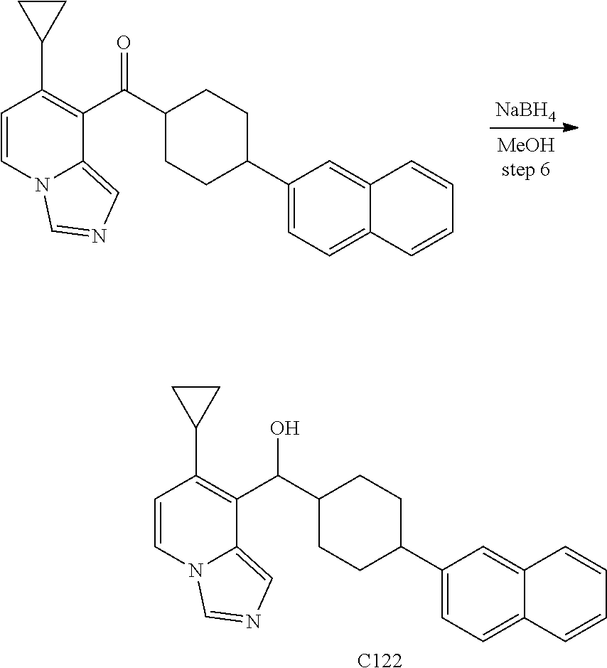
[NaBH4].C1=CN2C(=CN=C2)C(C(=O)C2CCC(C3=CC=C4C(=C3)C=CC=C4)CC2)=C1C1CC1.C1=CN2C(=CN=C2)C(C(O)C2CCC(C3=CC=C4C(=C3)C=CC=C4)CC2)=C1C1CC1.[C122]
